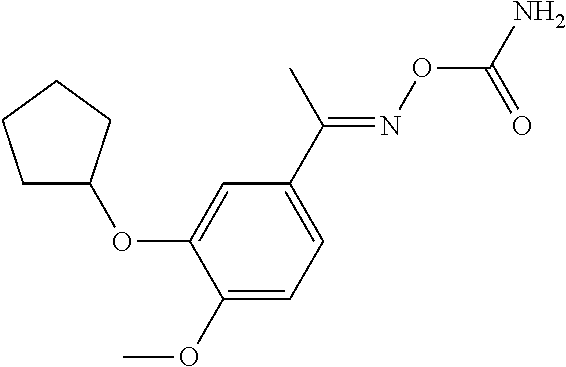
C1=C(OC2CCCC2)C(OC)=CC=C1C(C)=NOC(=O)N
